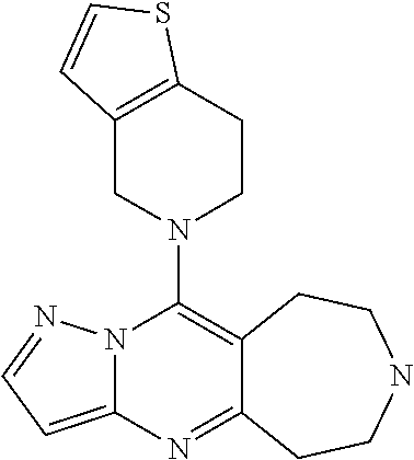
N12C(=CC=N1)N=C1C(=C2N2CCC3=C(C2)C=CS3)CCNCC1
